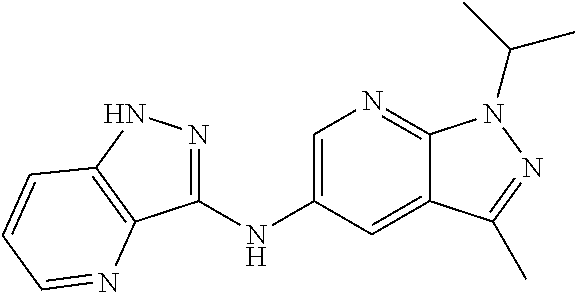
C1(NC2=CN=C3C(=C2)C(C)=NN3C(C)C)=NNC2=C1N=CC=C2
